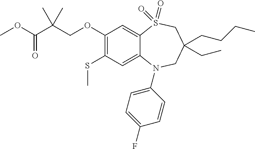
C1(OCC(C(OC)=O)(C)C)=C(SC)C=C2C(=C1)S(=O)(=O)CC(CC)(CCCC)CN2C1=CC=C(F)C=C1
